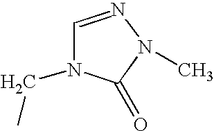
C1=NN(C)C(=O)N1CC
